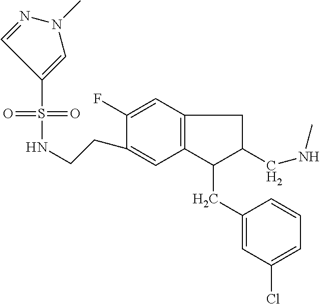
S(=O)(=O)(C1=CN(C)N=C1)NCCC1=CC2=C(C=C1F)CC(CNC)C2CC1=CC(Cl)=CC=C1
